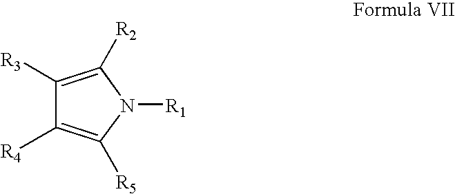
C1([R3])=C([R2])N([R1])C([R5])=C1[R4]
